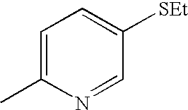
C1=C(C)N=CC([SEt])=C1
